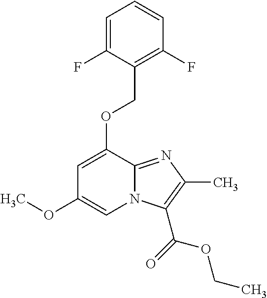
C1=C(F)C(COC2=CC(OC)=CN3C2=NC(C)=C3C(=O)OCC)=C(F)C=C1
